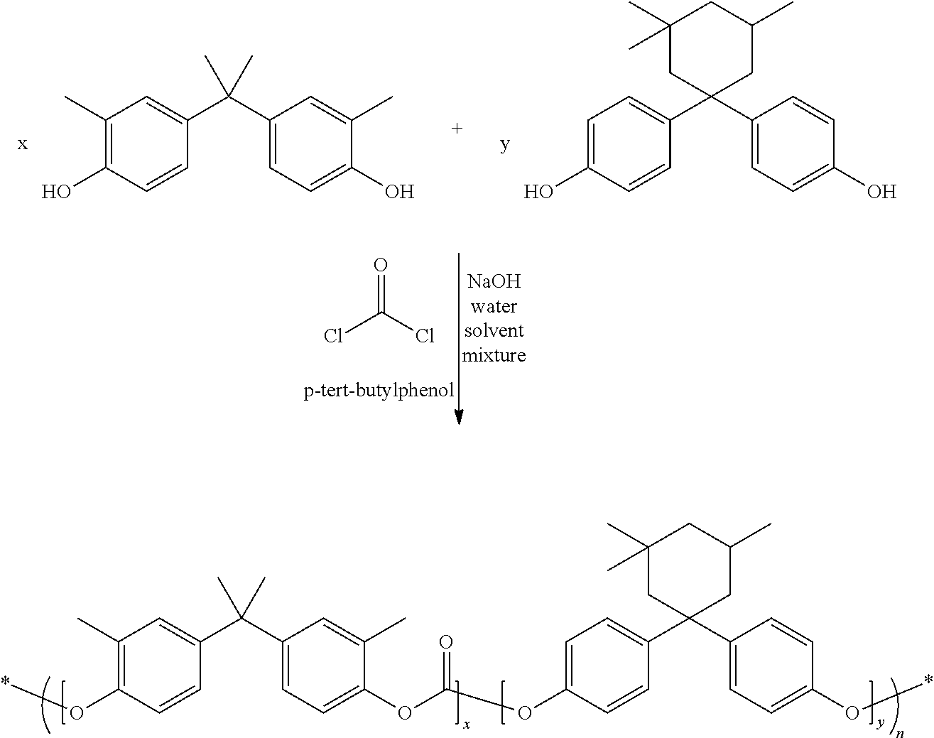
C1(C)=C(O)C=CC(C(C2=CC=C(O)C(C)=C2)(C)C)=C1.C1=C(O)C=CC(C2(C3=CC=C(O)C=C3)CC(C)CC(C)(C)C2)=C1.ClC(Cl)=O.C1=C(OC(OC2=CC=C(C(C3=CC(C)=C(O*)C=C3)(C)C)C=C2C)=O)C=CC(C2(C3=CC=C(O*)C=C3)CC(C)CC(C)(C)C2)=C1
